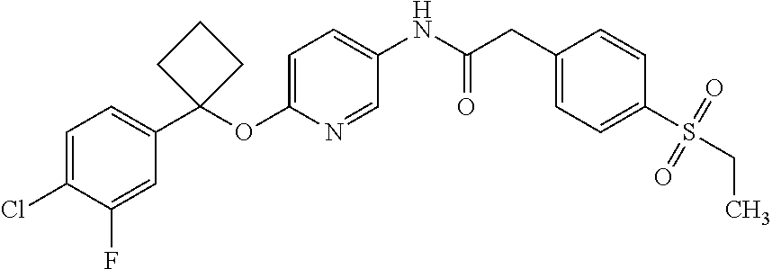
C1=NC(OC2(C3=CC=C(Cl)C(F)=C3)CCC2)=CC=C1NC(CC1=CC=C(S(CC)(=O)=O)C=C1)=O
